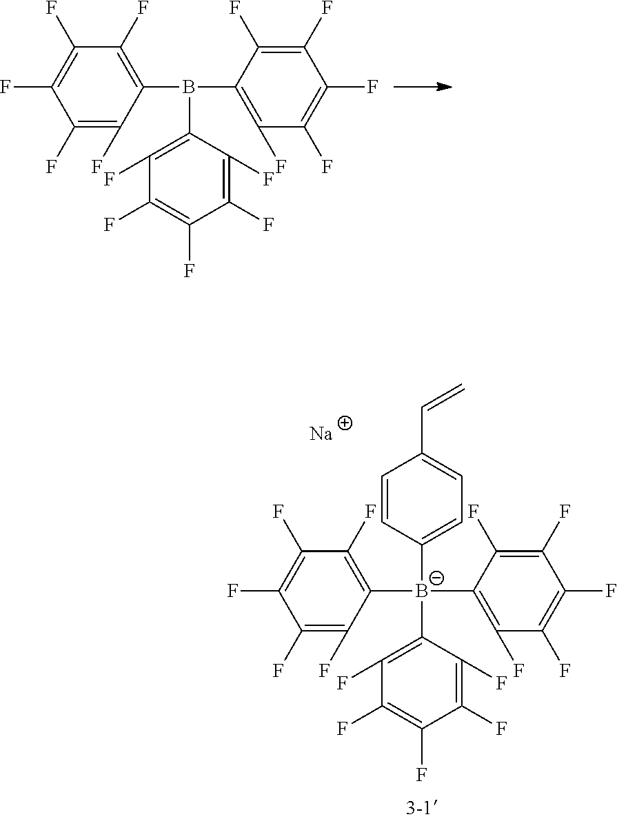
C1(F)=C(F)C(B(C2=C(F)C(F)=C(F)C(F)=C2F)C2=C(F)C(F)=C(F)C(F)=C2F)=C(F)C(F)=C1F.C1(F)=C(F)C([B-](C2=C(F)C(F)=C(F)C(F)=C2F)(C2=C(F)C(F)=C(F)C(F)=C2F)C2=CC=C(C=C)C=C2)=C(F)C(F)=C1F.[Na]
